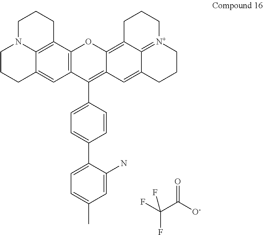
C12=C(C3=C4C(=C1)CCCN4CCC3)OC1=C3C4=[N+](CCCC4=CC1=C2C1=CC=C(C2=CC=C(C)C=C2N)C=C1)CCC3.FC(C([O-])=O)(F)F
